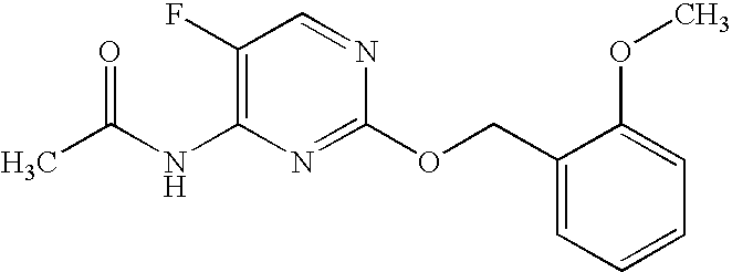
C1(F)=C(NC(C)=O)N=C(OCC2=CC=CC=C2OC)N=C1
